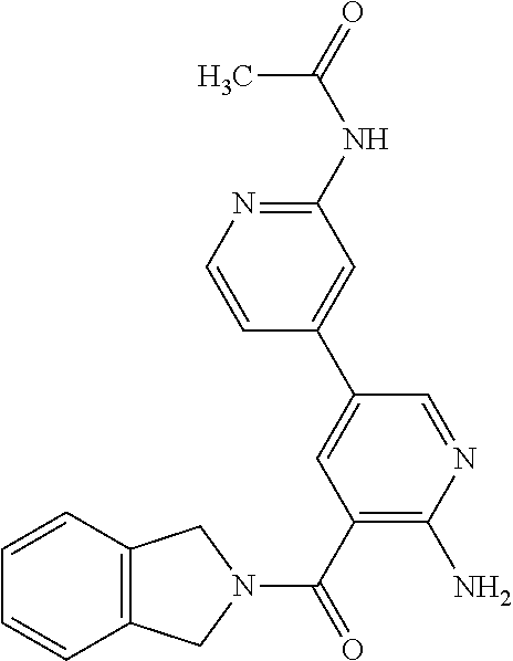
C1=CC2=C(C=C1)CN(C(C1=C(N)N=CC(C3=CC(NC(=O)C)=NC=C3)=C1)=O)C2
